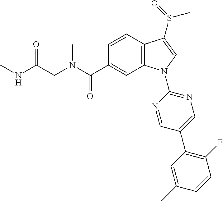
C(C1=CC2=C(C=C1)C(S(C)=O)=CN2C1=NC=C(C2=C(F)C=CC(C)=C2)C=N1)(=O)N(CC(NC)=O)C
